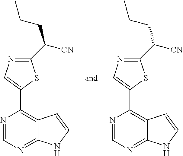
N1=CN=C2C(=C1C1=CN=C(C([CN])CCC)S1)C=CN2.N1=CN=C2C(=C1C1=CN=C(C(CCC)[CN])S1)C=CN2
